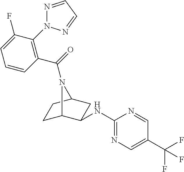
C1(C(=O)N2C3CCC2CC3NC2=NC=C(C(F)(F)F)C=N2)=C(N2N=CC=N2)C(F)=CC=C1
